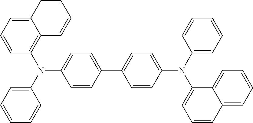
C1=CC(C2=CC=C(N(C3=CC=CC4=CC=CC=C34)C3=CC=CC=C3)C=C2)=CC=C1N(C1=C2C(=CC=C1)C=CC=C2)C1=CC=CC=C1
